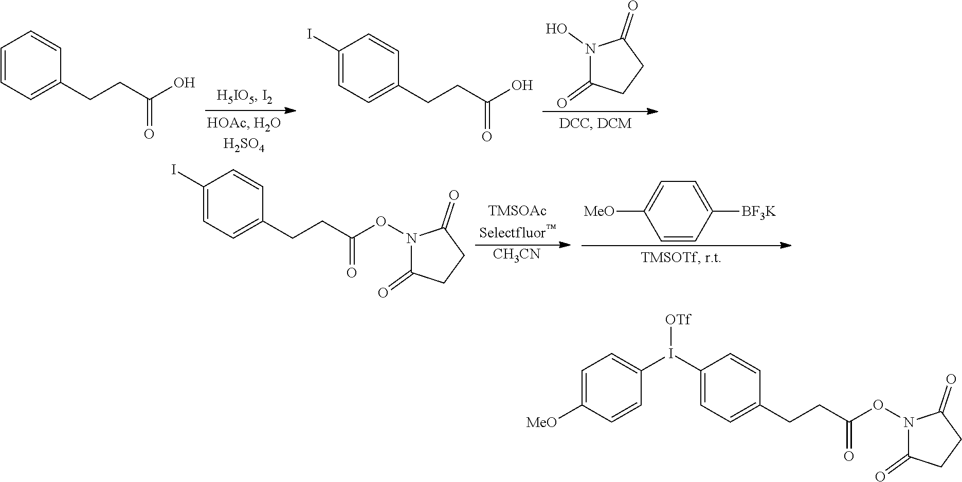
C1(I(C2=CC=C([MeO])C=C2)[OTf])=CC=C(CCC(ON2C(=O)CCC2=O)=O)C=C1.N1(O)C(=O)CCC1=O.C1=CC=C(CCC(O)=O)C=C1.C1(I)=CC=C(CCC(O)=O)C=C1.[CH3CN].C1=C([MeO])C=CC([BF3K])=C1.C1(I)=CC=C(CCC(ON2C(=O)CCC2=O)=O)C=C1
